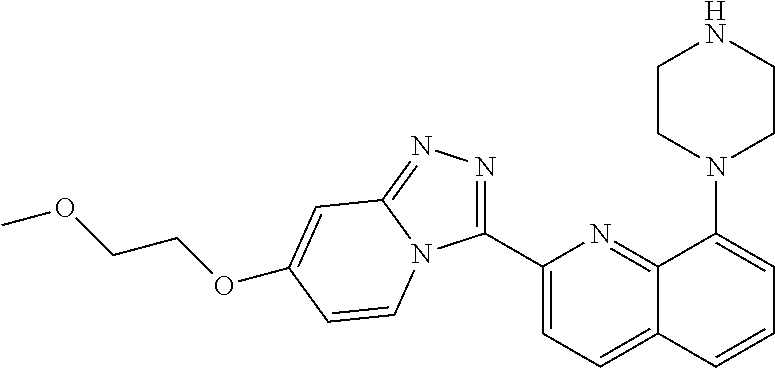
C1(C2=NN=C3N2C=CC(OCCOC)=C3)=CC=C2C(=N1)C(N1CCNCC1)=CC=C2
